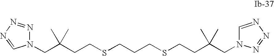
C1=NN=NN1CC(CCSCCCSCCC(CN1N=NN=C1)(C)C)(C)C
